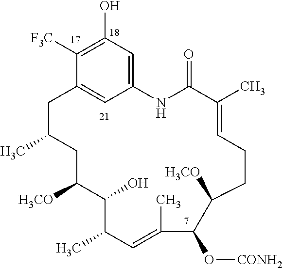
C12=CC(O)=C([F3C])C(=C1)CC(C)CC([H3CO])C(O)C(C)C=C(C)C(O[CONH2])C([H3CO])CCC=C(C)C(=O)N2
